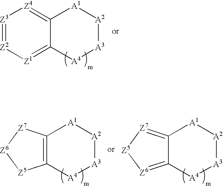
[Z3]1=[Z2][Z1]=C2C(=[Z4]1)[A1][A2][A3][A4]2.C12=C([A1][A2][A3][A4]1)[Z7][Z6][Z5]2.C12=[Z6][Z5][Z7]=C1[A1][A2][A3][A4]2
